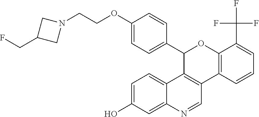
C1=C(O)C=C2C(=C1)C1=C(C=N2)C2=C(OC1C1=CC=C(OCCN3CC(CF)C3)C=C1)C(C(F)(F)F)=CC=C2
